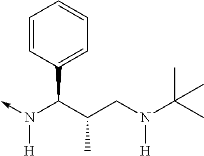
N([H])(C(C1=CC=CC=C1)C(CN([H])C(C)(C)C)C)->C
